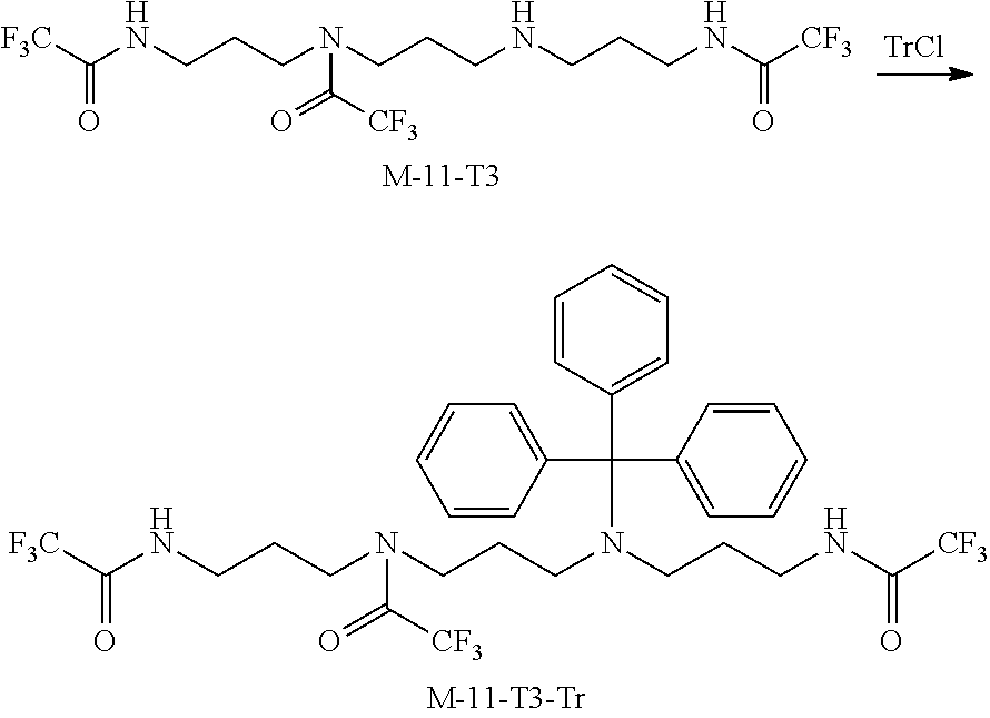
N(CCCN(CCCN(CCCNC([CF3])=O)C(C1=CC=CC=C1)(C1=CC=CC=C1)C1=CC=CC=C1)C([CF3])=O)C([F3C])=O.N(CCCN(CCCNCCCNC([CF3])=O)C([CF3])=O)C([F3C])=O
